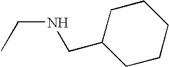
C1CC(CNCC)CCC1
